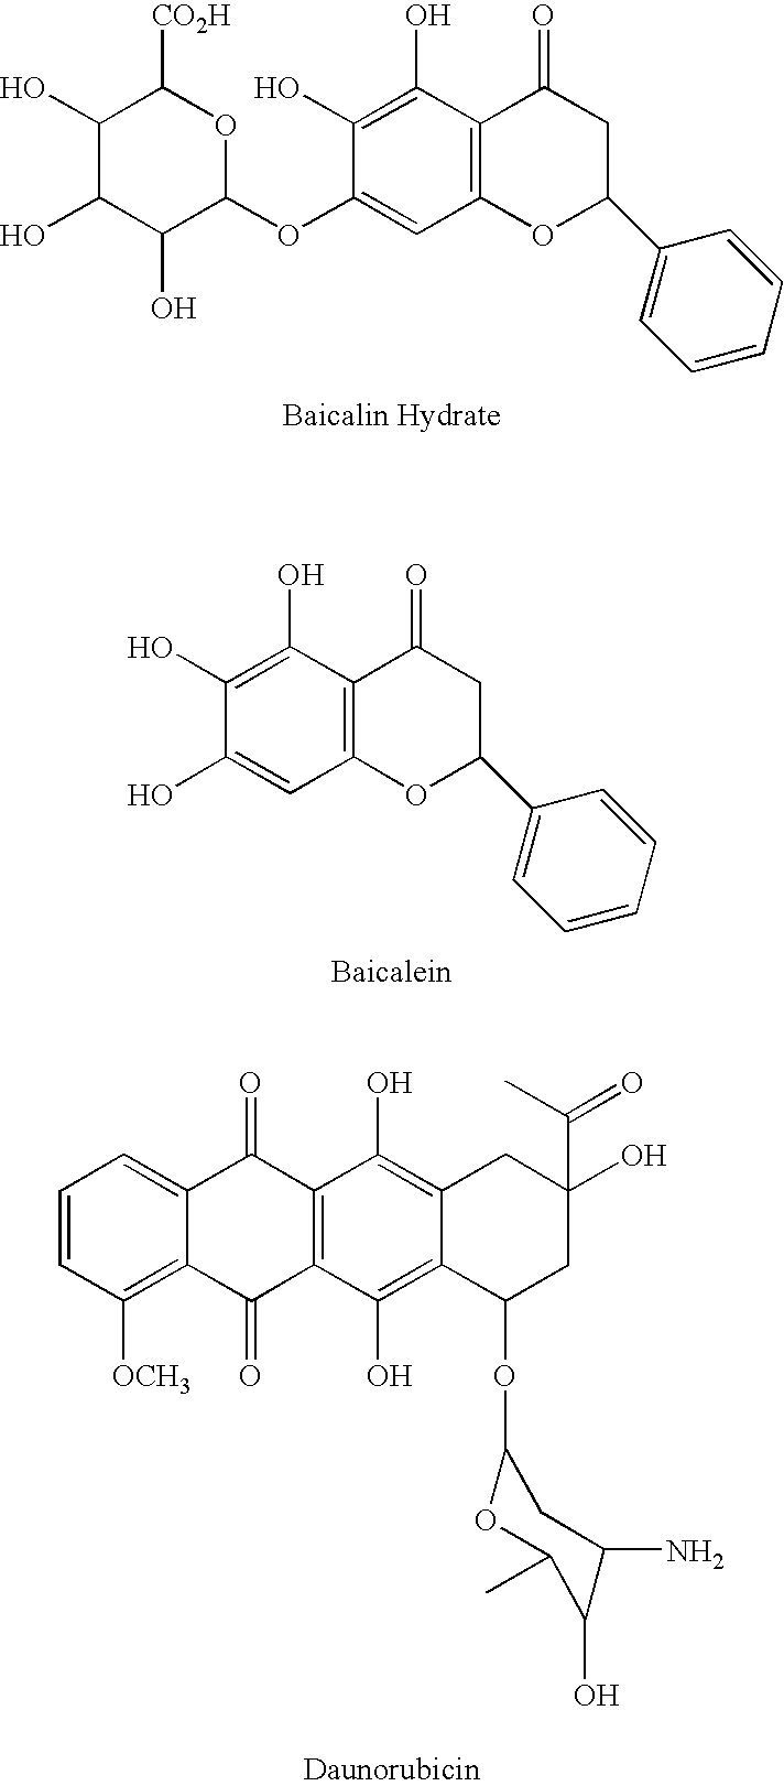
C1(O)C(O)C(O)C(OC2=CC3=C(C(O)=C2O)C(=O)CC(C2=CC=CC=C2)O3)OC1[CO2H].C1(O)=C(O)C2=C(C=C1O)OC(C1=CC=CC=C1)CC2=O.C1=CC([OCH3])=C2C(=C1)C(=O)C1=C(C2=O)C(O)=C2C(=C1O)CC(C(C)=O)(O)CC2OC1OC(C)C(O)C(N)C1
